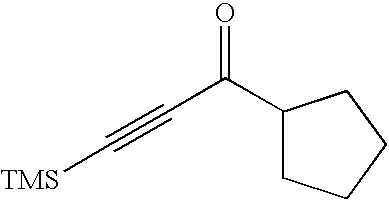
C1(C(C#C[TMS])=O)CCCC1
